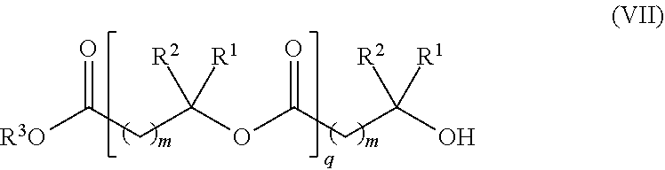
[R3O]C(CC(OC(CC(O)([R2])[R1])=O)([R2])[R1])=O
